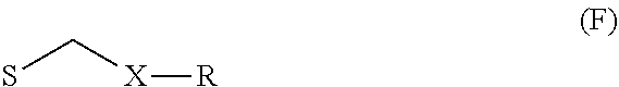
C(S)[X][R]
